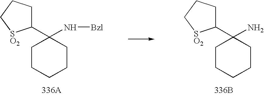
C1(C2(N[Bzl])CCCCC2)CCC[SO2]1.C1(C2(N)CCCCC2)CCC[SO2]1.[336B]
